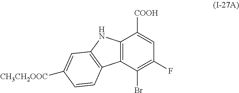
C12=C(C(Br)=C(F)C=C1[COOH])C1=C(N2)C=C([CH3CH2OOC])C=C1
